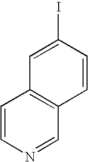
C1=CN=CC2=C1C=C(I)C=C2
